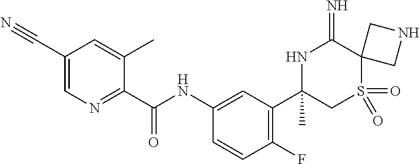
C1(C)(C2=C(F)C=CC(NC(C3=NC=C(C#N)C=C3C)=O)=C2)NC(=N)C2(S(=O)(=O)C1)CNC2
